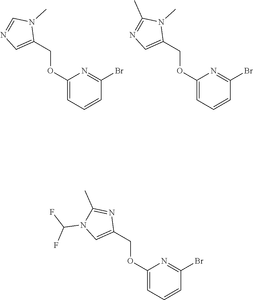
C1(OCC2=CN=CN2C)=CC=CC(Br)=N1.C1(OCC2=CN=C(C)N2C)=CC=CC(Br)=N1.C1(OCC2=CN(C(F)F)C(C)=N2)=CC=CC(Br)=N1
